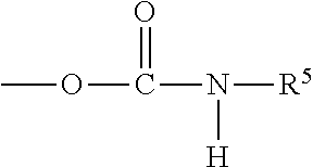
COC(N([R5])[H])=O
